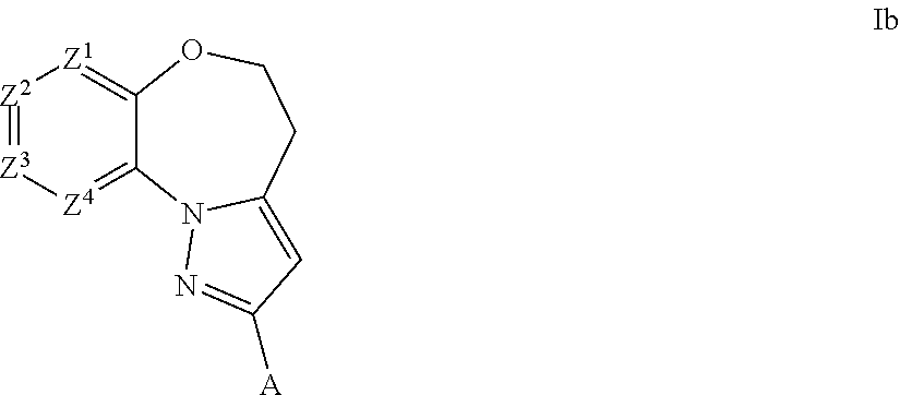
[Z2]1=[Z3][Z4]=C2C(=[Z1]1)OCCC1=CC([A])=NN21
